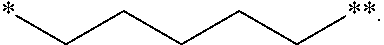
C(CCCC[**])*
